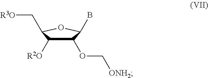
C1(OC[ONH2])C([R2O])C(C[R3O])OC1B
